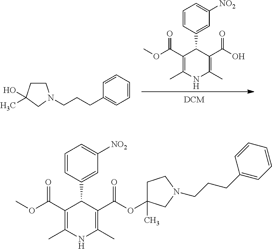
C1=CC(C2C(C(OC)=O)=C(C)NC(C)=C2C(O)=O)=CC([NO2])=C1.C1=CC=CC(CCCN2CC(O)(C)CC2)=C1.C1=CC(C2C(C(OC)=O)=C(C)NC(C)=C2C(OC2(C)CCN(CCCC3=CC=CC=C3)C2)=O)=CC([NO2])=C1
